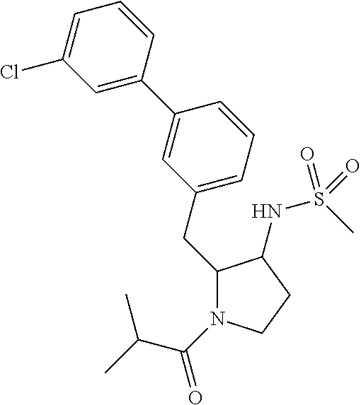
C1(CC2=CC=CC(C3=CC(Cl)=CC=C3)=C2)N(C(=O)C(C)C)CCC1NS(C)(=O)=O
